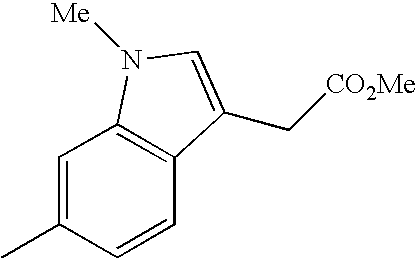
C1=C(C)C=CC2=C1N([Me])C=C2C[CO2Me]
